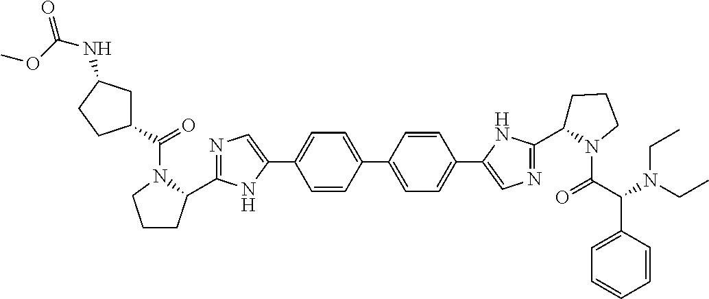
C1=CC(C2=CC=C(C3=CN=C(C4CCCN4C(=O)C(C4=CC=CC=C4)N(CC)CC)N3)C=C2)=CC=C1C1=CN=C(C2CCCN2C(=O)C2CC(NC(=O)OC)CC2)N1
